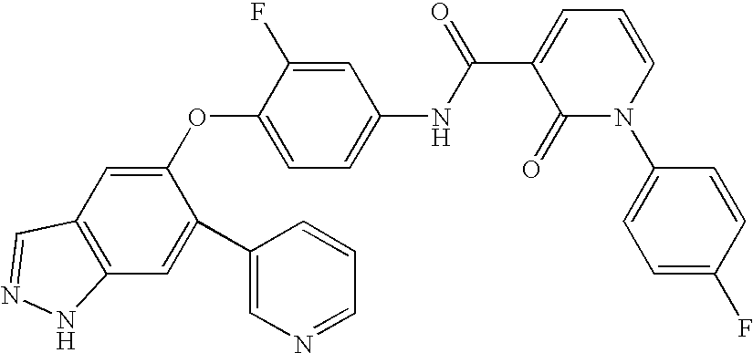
C1(OC2=CC=C(NC(C3=CC=CN(C4=CC=C(F)C=C4)C3=O)=O)C=C2F)=CC2=C(C=C1C1=CN=CC=C1)NN=C2
